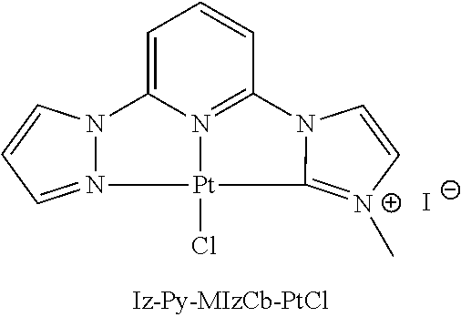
C1=C2N3=C(C=C1)N1C(=[N+](C)C=C1)[Pt]3(Cl)N1=CC=CN21.[I-]
